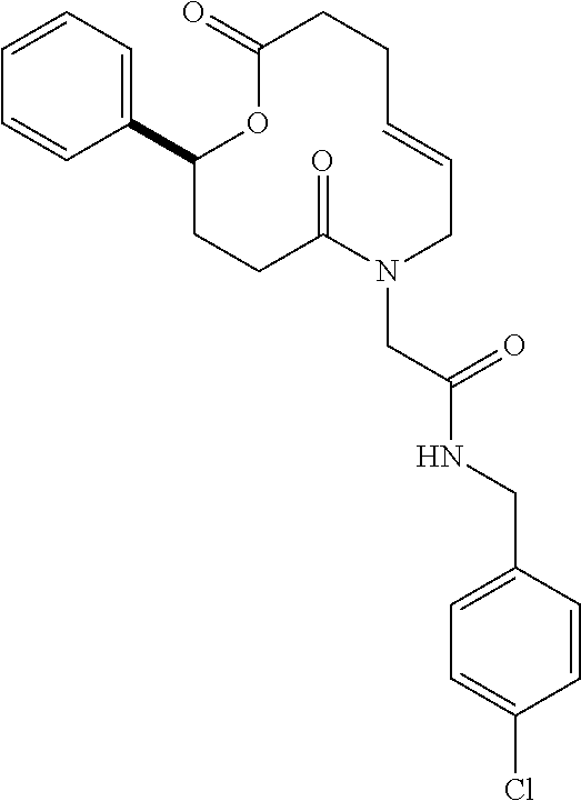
C1=CC=C(C2CCC(=O)N(CC(NCC3=CC=C(Cl)C=C3)=O)CC=CCCC(=O)O2)C=C1
